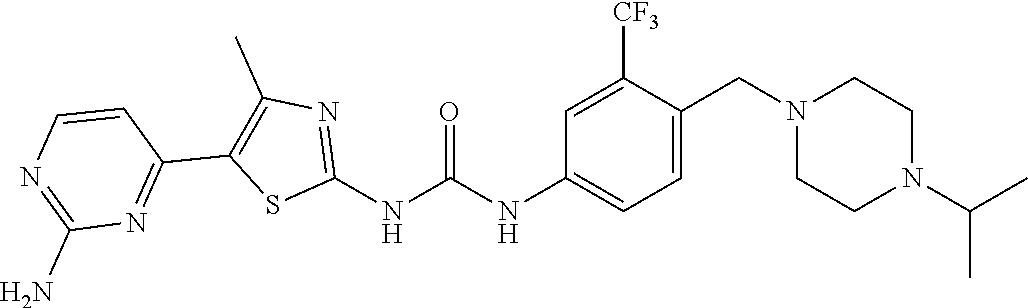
C1=C(CN2CCN(C(C)C)CC2)C([CF3])=CC(NC(NC2=NC(C)=C(C3=NC(N)=NC=C3)S2)=O)=C1
